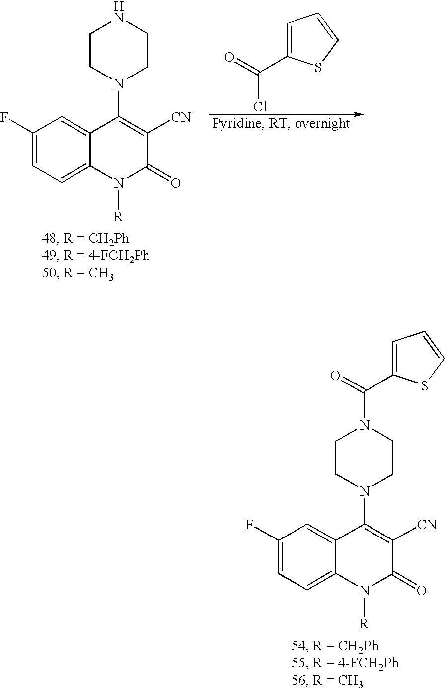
C(Cl)(=O)C1=CC=CS1.C1(F)=CC=C2C(=C1)C(N1CCNCC1)=C([CN])C(=O)N2[R].C1(F)=CC=C2C(=C1)C(N1CCN(C(=O)C3=CC=CS3)CC1)=C([CN])C(=O)N2[R]
